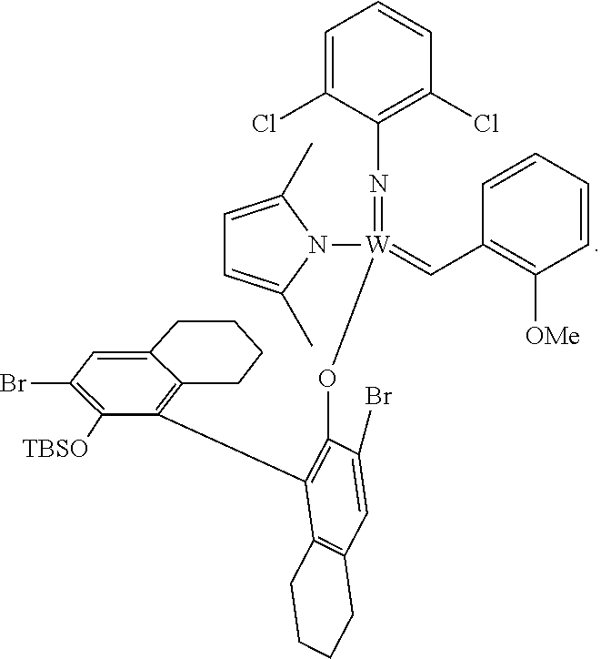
C1=C(Cl)C(N=[W](N2C(C)=CC=C2C)(=CC2=C([OMe])C=CC=C2)OC2=C(C3=C4CCCCC4=CC(Br)=C3[TBSO])C3=C(C=C2Br)CCCC3)=C(Cl)C=C1
